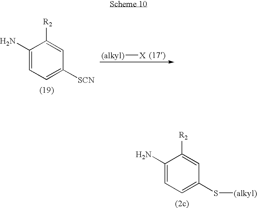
[(alkyl)][X].C1(N)=CC=C([SCN])C=C1[R2].C1(N)=CC=C(S[(alkyl)])C=C1[R2]
